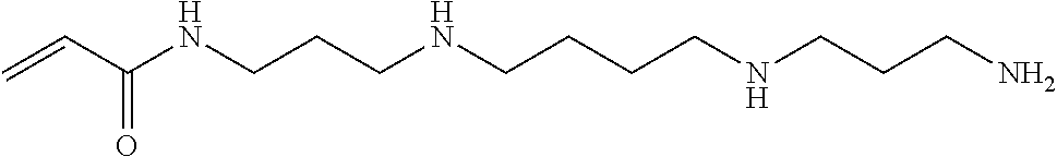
C=CC(NCCCNCCCCNCCCN)=O
